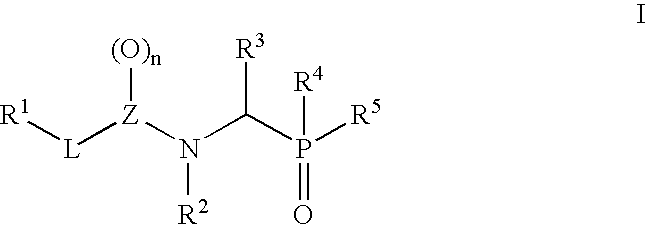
[(O)n][Z](N(C(P([R5])(=O)[R4])[R3])[R2])[L][R1]
